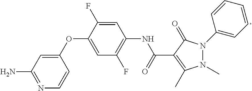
C1(OC2=CC(F)=C(NC(C3=C(C)N(C)N(C4=CC=CC=C4)C3=O)=O)C=C2F)=CC(N)=NC=C1
